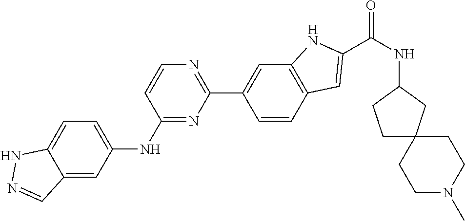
C12=C(C=CC(C3=NC=CC(NC4=CC=C5C(=C4)C=NN5)=N3)=C1)C=C(C(NC1CCC3(C1)CCN(C)CC3)=O)N2
